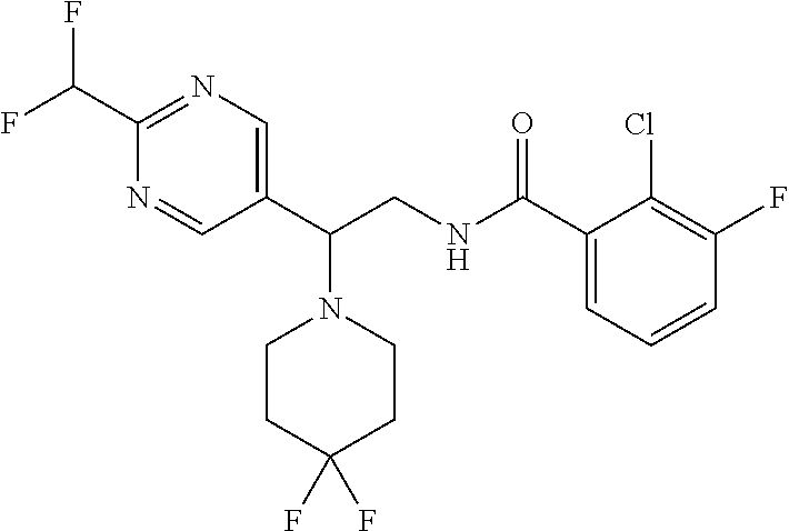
C1(C(NCC(C2=CN=C(C(F)F)N=C2)N2CCC(F)(F)CC2)=O)=CC=CC(F)=C1Cl
